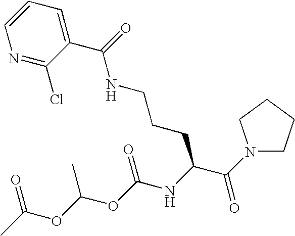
N1(C(C(NC(OC(OC(C)=O)C)=O)CCCNC(C2=CC=CN=C2Cl)=O)=O)CCCC1
